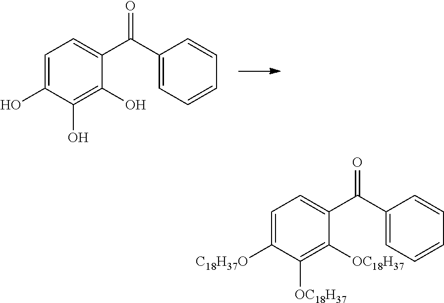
C1=C(O)C(O)=C(O)C(C(C2=CC=CC=C2)=O)=C1.C1=C([C18H37O])C([OC18H37])=C([OC18H37])C(C(C2=CC=CC=C2)=O)=C1
